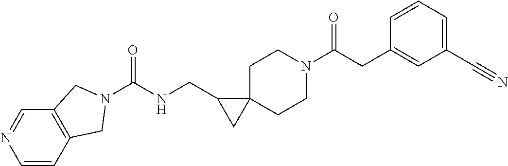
C1C2(CCN(C(CC3=CC(C#N)=CC=C3)=O)C1)C(CNC(=O)N1CC3=C(C=NC=C3)C1)C2
